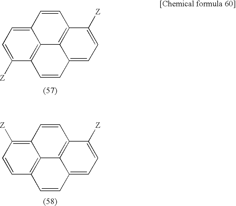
C1=CC2=C([Z])C=CC3=C2C2=C1C([Z])=CC=C2C=C3.C1=CC2=CC=C([Z])C3=C2C2=C1C([Z])=CC=C2C=C3
